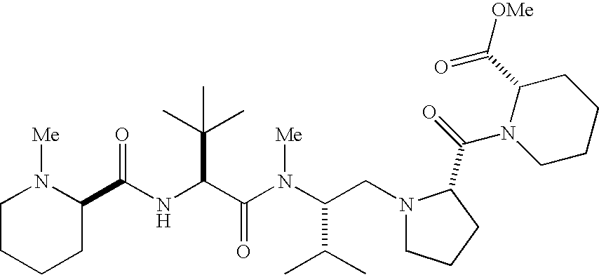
N(C(C(N(C(CN1CCCC1C(N1CCCCC1C([OMe])=O)=O)C(C)C)[Me])=O)C(C)(C)C)C(=O)C1N([Me])CCCC1
